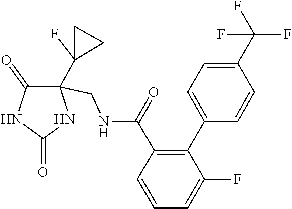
C1=CC=C(F)C(C2=CC=C(C(F)(F)F)C=C2)=C1C(=O)NCC1(C2(F)CC2)C(=O)NC(=O)N1
